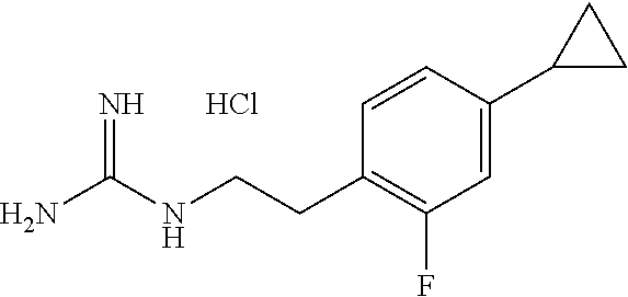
Cl.C(CNC(N)=N)C1=C(F)C=C(C2CC2)C=C1
